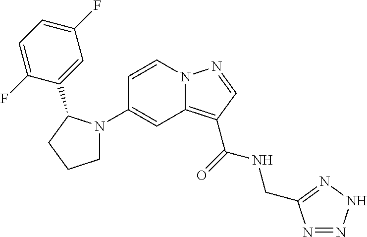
C1(N2CCCC2C2=CC(F)=CC=C2F)=CC2=C(C(=O)NCC3=NNN=N3)C=NN2C=C1
